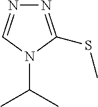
N1=C(SC)N(C(C)C)C=N1
